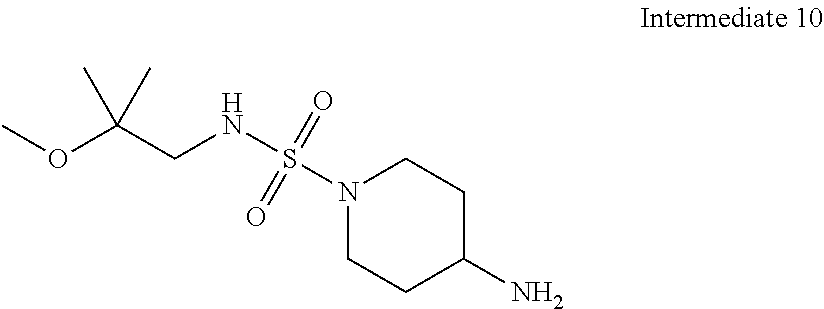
COC(CNS(=O)(=O)N1CCC(N)CC1)(C)C
